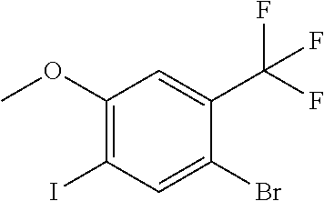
C1(OC)=C(I)C=C(Br)C(C(F)(F)F)=C1
